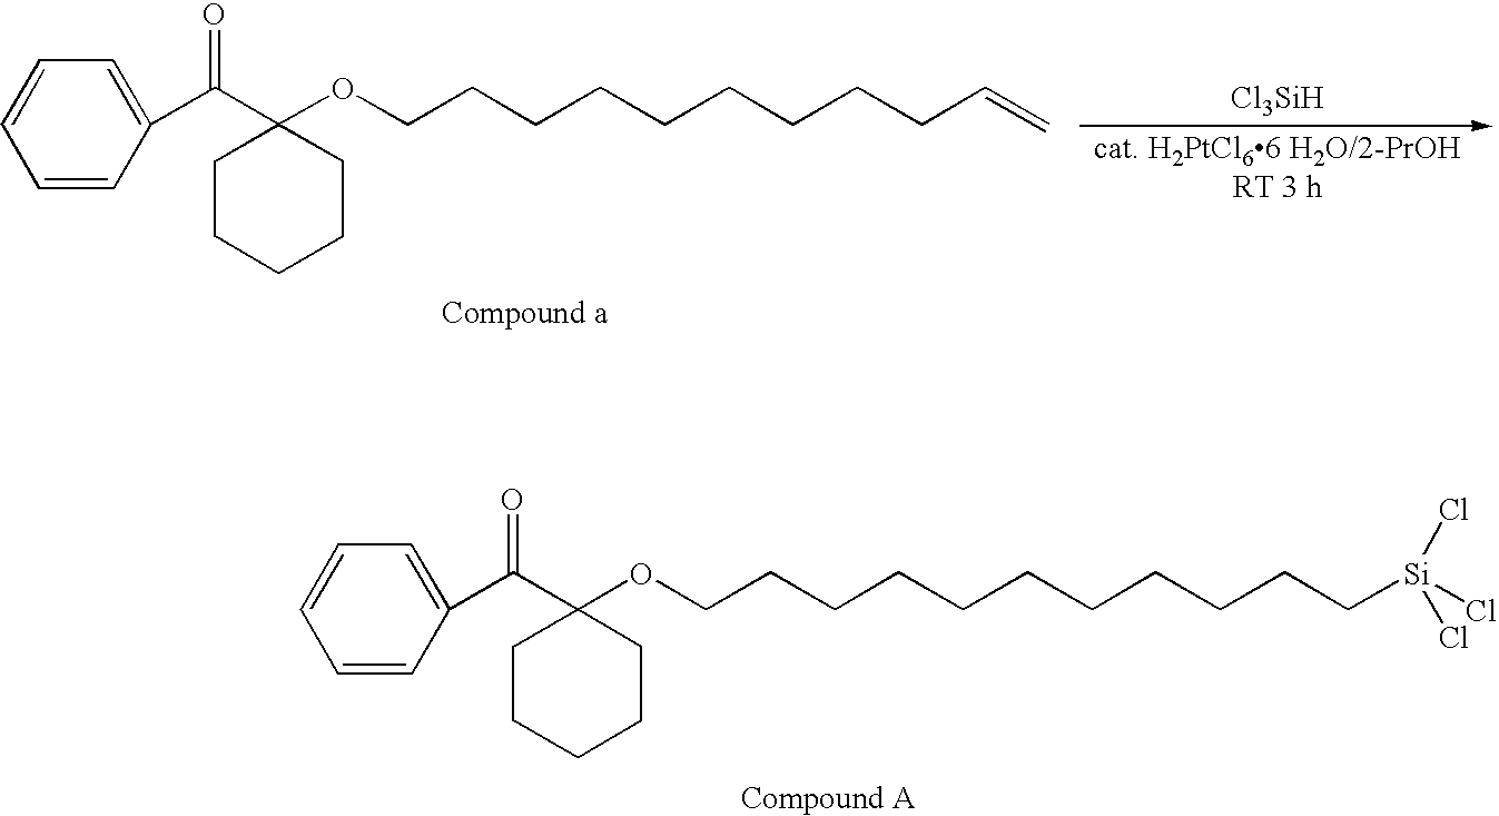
[Cl3SiH].O(CCCCCCCCCC=C)C1(C(=O)C2=CC=CC=C2)CCCCC1.O(CCCCCCCCCCC[Si](Cl)(Cl)Cl)C1(C(=O)C2=CC=CC=C2)CCCCC1
